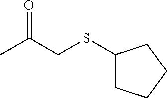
CC(CSC1CCCC1)=O
